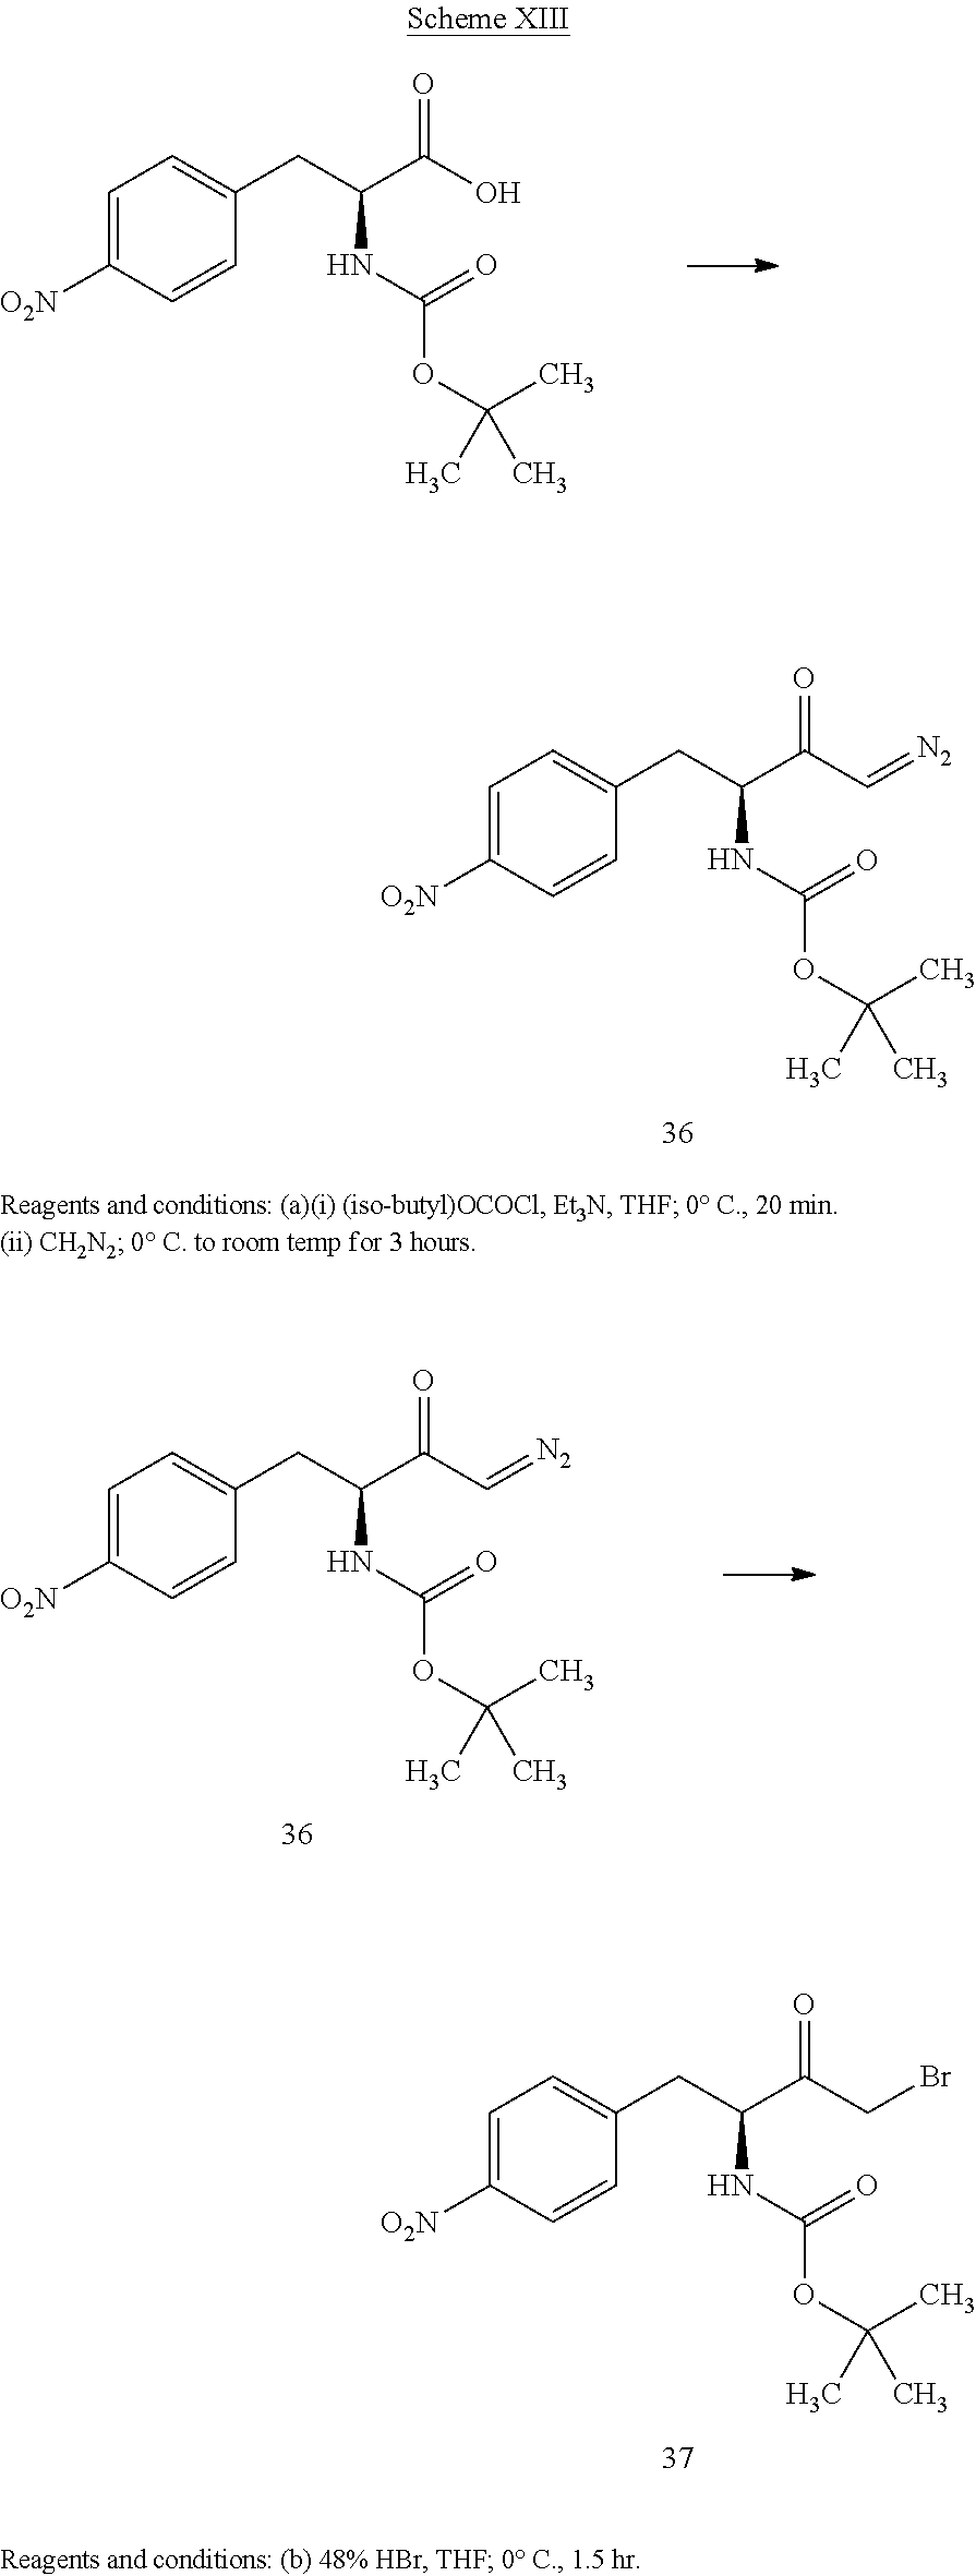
C1=C([O2N])C=CC(CC(C(C=[N2])=O)NC(=O)OC(C)(C)C)=C1.C1=C([O2N])C=CC(CC(C(O)=O)NC(=O)OC(C)(C)C)=C1.C1=C([O2N])C=CC(CC(C(CBr)=O)NC(=O)OC(C)(C)C)=C1.C1=C([O2N])C=CC(CC(C(C=[N2])=O)NC(=O)OC(C)(C)C)=C1
